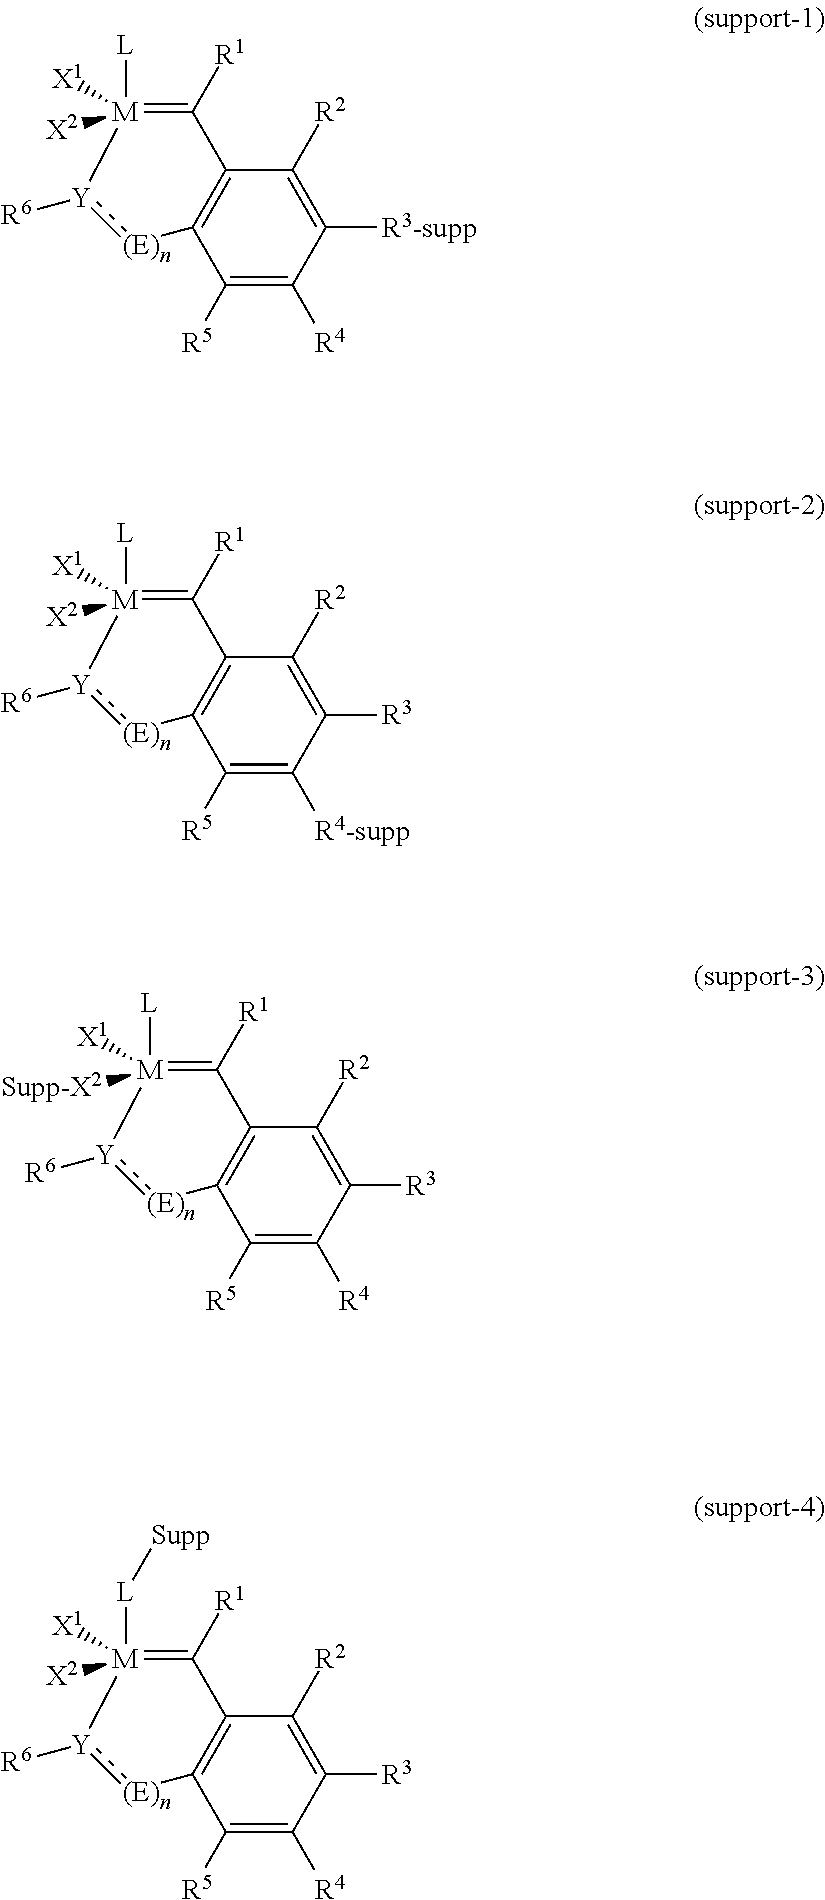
C1([R5])=C([R4])C([R3-supp])=C([R2])C2=C1[(E)n]:[Y]([R6])[M]([L])([X1])([X2])=C2[R1].C1([R5])=C([R4-supp])C([R3])=C([R2])C2=C1[(E)n]:[Y]([R6])[M]([L])([X1])([X2])=C2[R1].C1([R5])=C([R4])C([R3])=C([R2])C2=C1[(E)n]:[Y]([R6])[M]([L])([X1])([Supp-X2])=C2[R1].C1([R5])=C([R4])C([R3])=C([R2])C2=C1[(E)n]:[Y]([R6])[M]([L][Supp])([X1])([X2])=C2[R1]
